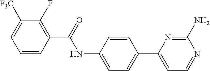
C1=CC(C(=O)NC2=CC=C(C3=CC=NC(N)=N3)C=C2)=C(F)C([F3C])=C1
